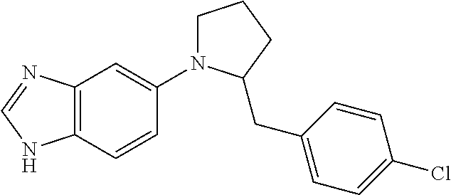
C1N(C2=CC3=C(C=C2)NC=N3)C(CC2=CC=C(Cl)C=C2)CC1
